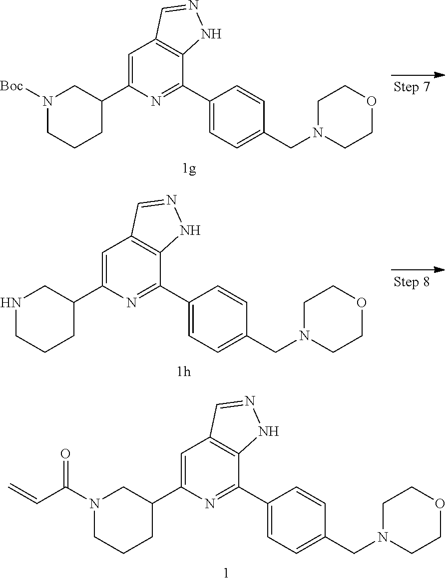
N1([Boc])CCCC(C2=CC3=C(C(C4=CC=C(CN5CCOCC5)C=C4)=N2)NN=C3)C1.C=CC(N1CC(C2=CC3=C(C(C4=CC=C(CN5CCOCC5)C=C4)=N2)NN=C3)CCC1)=O.N1CCCC(C2=CC3=C(C(C4=CC=C(CN5CCOCC5)C=C4)=N2)NN=C3)C1
